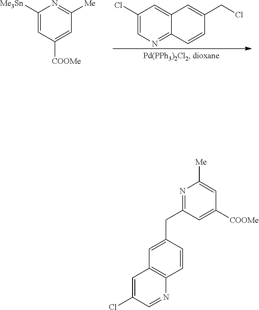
N1=C(CC2=CC3=C(C=C2)N=CC(Cl)=C3)C=C([COOMe])C=C1[Me].C1(Cl)=CN=C2C(=C1)C=C(CCl)C=C2.C1([Me3Sn])=CC([COOMe])=CC([Me])=N1
